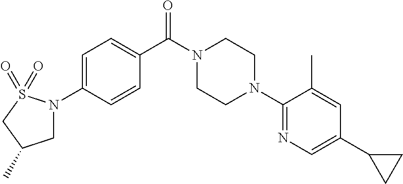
C1=C(N2CC(C)CS2(=O)=O)C=CC(C(N2CCN(C3=NC=C(C4CC4)C=C3C)CC2)=O)=C1
